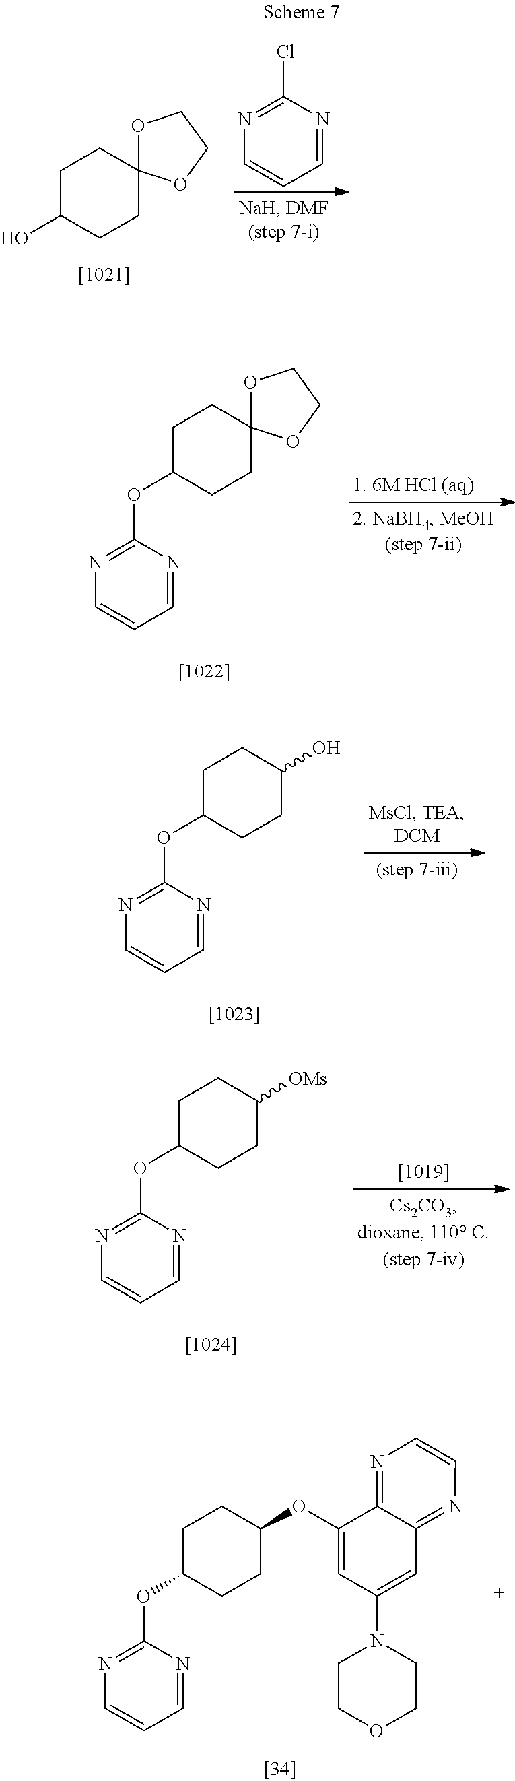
C1C(O)CCC2(C1)OCCO2.N1=C(Cl)N=CC=C1.C1C(OC2=NC=CC=N2)CCC2(C1)OCCO2.C1C(OC2=NC=CC=N2)CCC(O)C1.C1C(OC2=NC=CC=N2)CCC([OMs])C1.C1(OC2CCC(OC3=NC=CC=N3)CC2)=CC(N2CCOCC2)=CC2=NC=CN=C12
